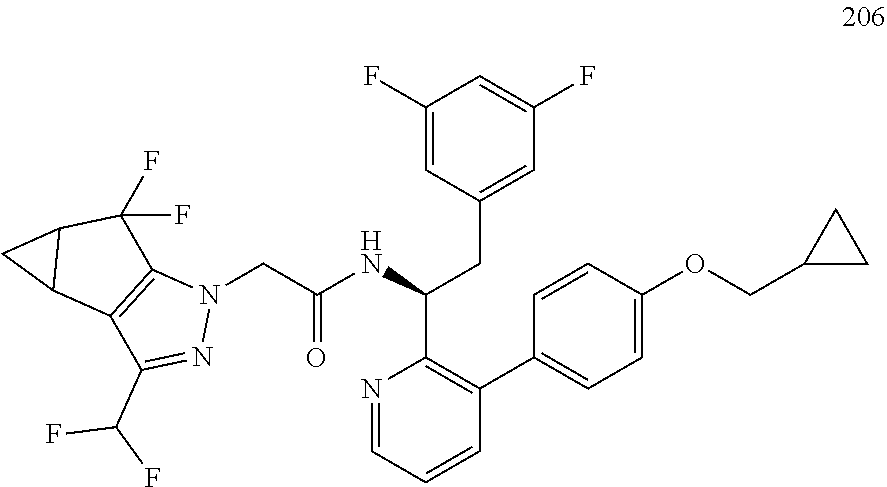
C1(F)=CC(CC(C2=C(C3=CC=C(OCC4CC4)C=C3)C=CC=N2)NC(CN2C3=C(C(C(F)F)=N2)C2C(C3(F)F)C2)=O)=CC(F)=C1
